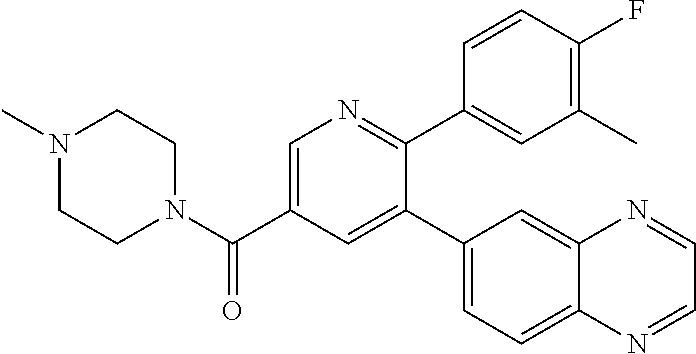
C1=C(C(N2CCN(C)CC2)=O)C=C(C2=CC=C3C(=C2)N=CC=N3)C(C2=CC(C)=C(F)C=C2)=N1
